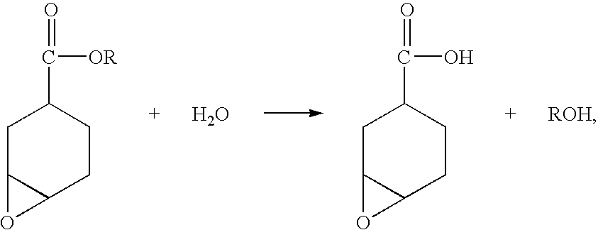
C1C2C(CCC1C(=O)[OR])O2.O.C1C2C(CCC1C(=O)O)O2
